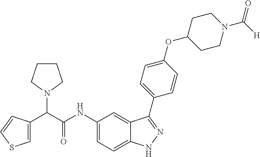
C1=C(C(C(NC2=CC=C3C(=C2)C(C2=CC=C(OC4CCN(C(=O)[H])CC4)C=C2)=NN3)=O)N2CCCC2)C=CS1
